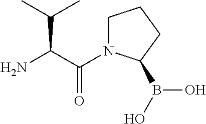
C(C(N)C(C)C)(=O)N1CCCC1B(O)O
